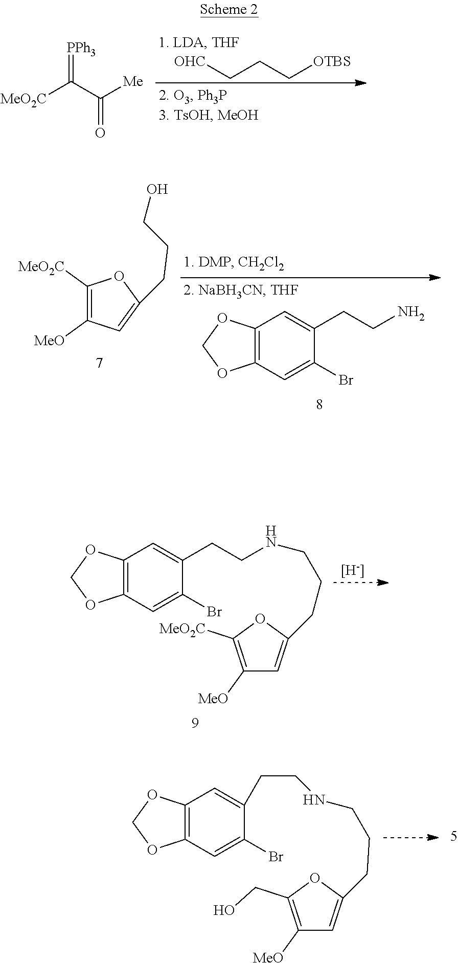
C(CC[OTBS])[OHC].[MeO2C]C(C([Me])=O)=[PPh3].C1([MeO2C])=C([MeO])C=C(CCCO)O1.C12=C(C=C(Br)C(CCN)=C1)OCO2.C12=C(C=C(Br)C(CCNCCCC3=CC([MeO])=C([MeO2C])O3)=C1)OCO2.[H].C12=C(C=C(Br)C(CCNCCCC3=CC([MeO])=C(CO)O3)=C1)OCO2
